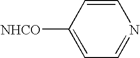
C1=CC([NHCO])=CC=N1
